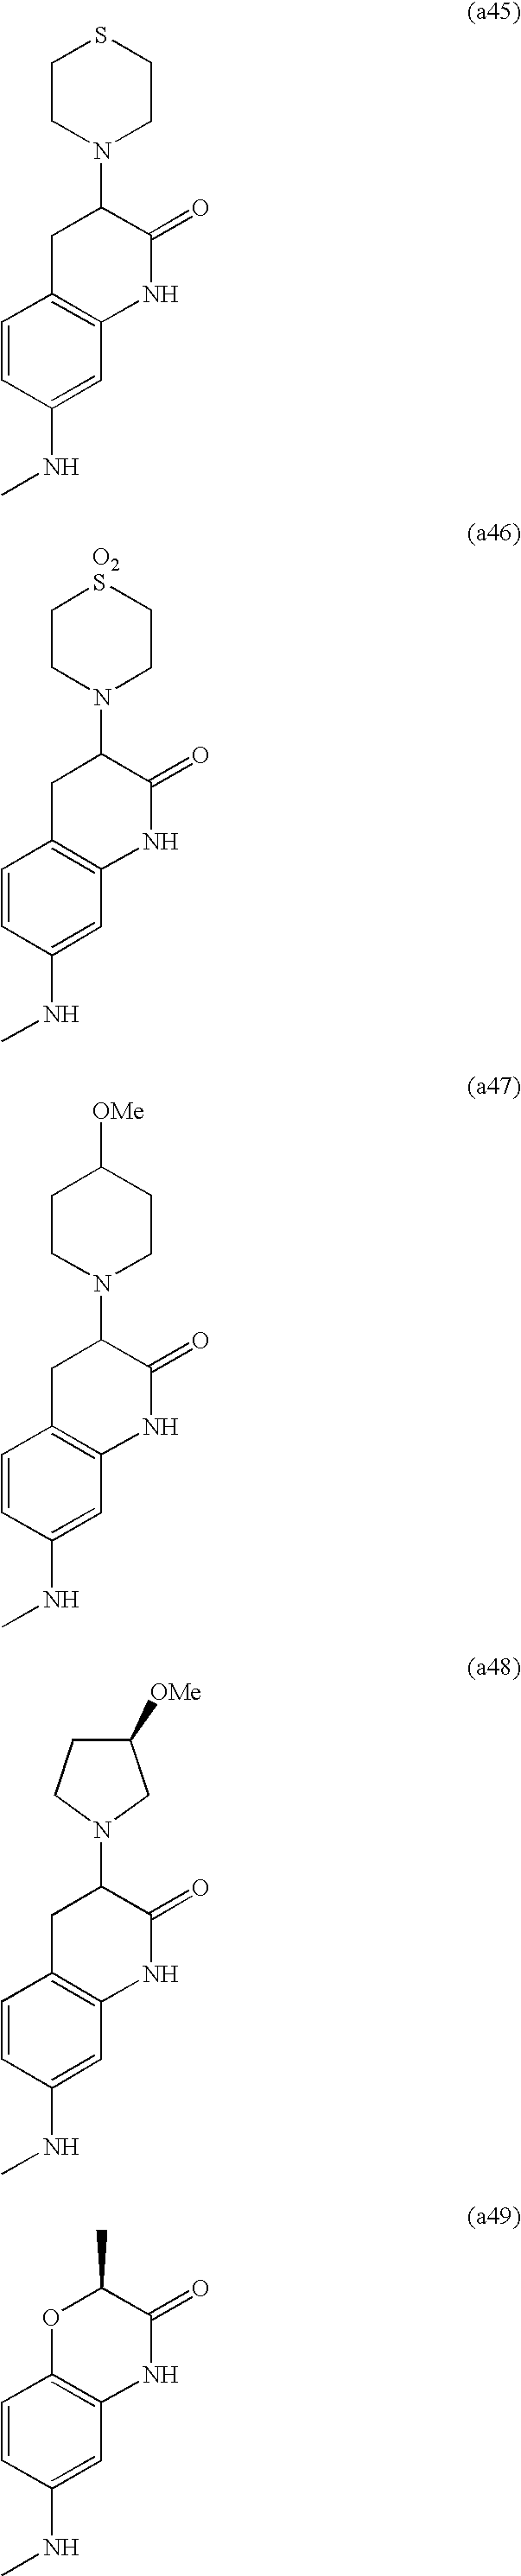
C1=CC(NC)=CC2=C1CC(N1CCSCC1)C(=O)N2.C1=CC(NC)=CC2=C1CC(N1CC[O2S]CC1)C(=O)N2.C1=CC(NC)=CC2=C1CC(N1CCC([OMe])CC1)C(=O)N2.C1=CC(NC)=CC2=C1CC(N1CC([OMe])CC1)C(=O)N2.C1=CC(NC)=CC2=C1OC(C)C(=O)N2
